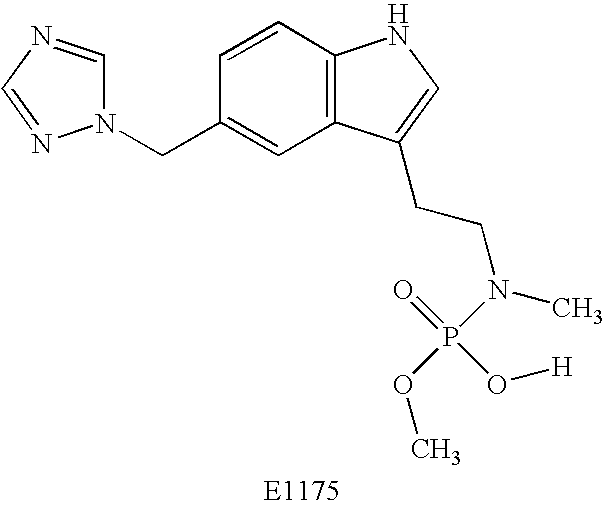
N1(CC2=CC3=C(C=C2)NC=C3CCN(C)P(OC)(=O)O[H])C=NC=N1
